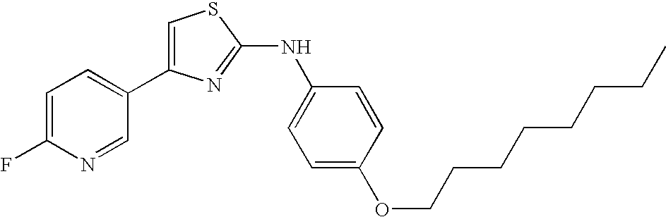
C1=C(C2=CC=C(F)N=C2)N=C(NC2=CC=C(OCCCCCCCC)C=C2)S1
